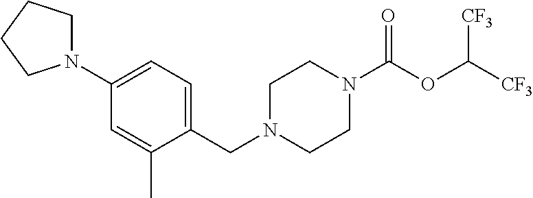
C1N(CC2=CC=C(N3CCCC3)C=C2C)CCN(C(OC([CF3])[CF3])=O)C1
